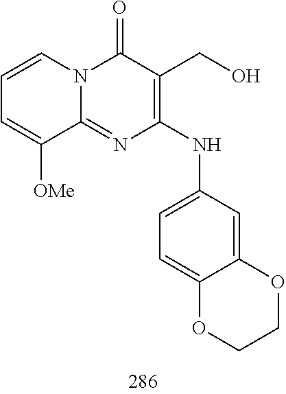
C1=CC=C([OMe])C2=NC(NC3=CC=C4C(=C3)OCCO4)=C(CO)C(=O)N12
